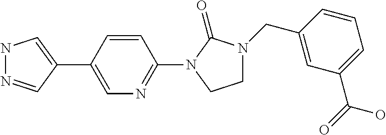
N1N=CC(C2=CN=C(N3C(=O)N(CC4=CC(C(=O)O)=CC=C4)CC3)C=C2)=C1
